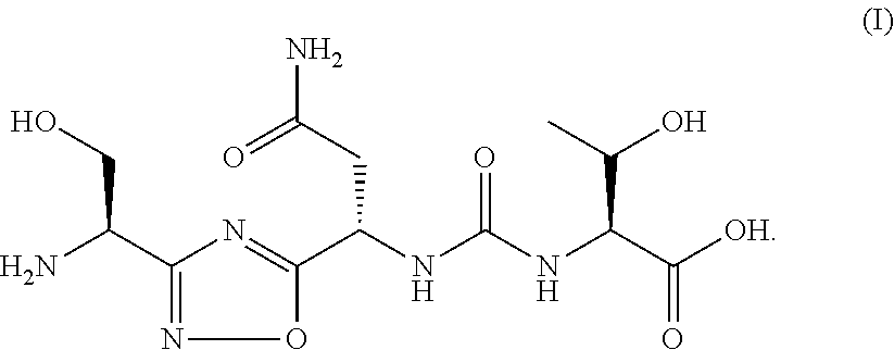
C1(C(N)CO)=NOC(C(NC(NC(C([OH])=O)C(C)O)=O)CC(=O)N)=N1
